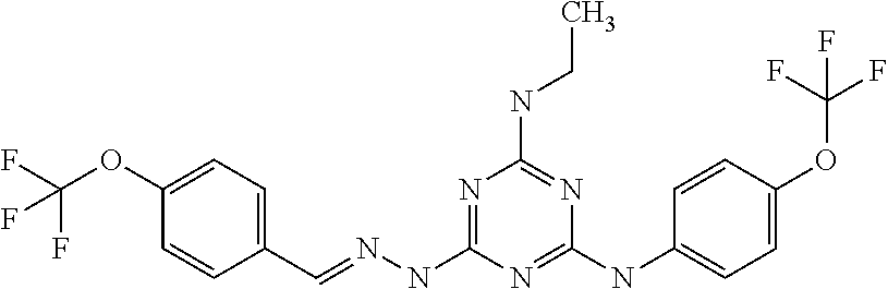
C1(OC(F)(F)F)=CC=C(C=NNC2=NC(NCC)=NC(NC3=CC=C(OC(F)(F)F)C=C3)=N2)C=C1
